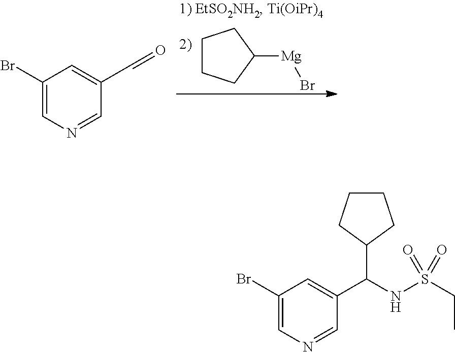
BrC1=CN=CC(C=O)=C1.C1CCC([Mg]Br)C1.BrC1=CN=CC(C(NS(CC)(=O)=O)C2CCCC2)=C1
